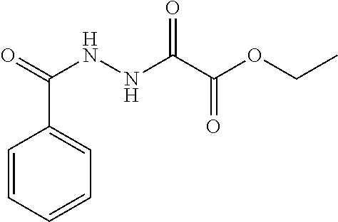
C1=CC=CC=C1C(=O)NNC(C(OCC)=O)=O
